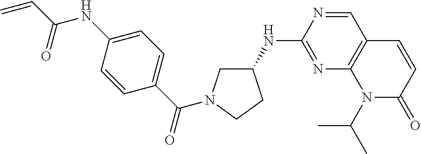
C1=NC(NC2CN(C(C3=CC=C(NC(C=C)=O)C=C3)=O)CC2)=NC2=C1C=CC(=O)N2C(C)C
